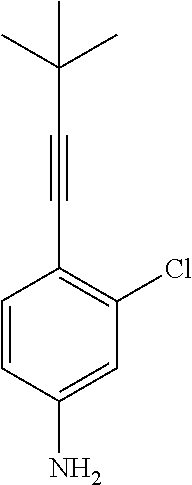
C1=CC(N)=CC(Cl)=C1C#CC(C)(C)C
